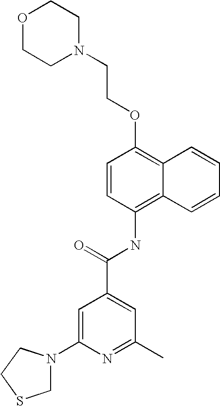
O1CCN(CCOC2=C3C(=C(NC(C4=CC(C)=NC(N5CSCC5)=C4)=O)C=C2)C=CC=C3)CC1
